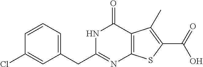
C1(CC2=NC3=C(C(=O)N2)C(C)=C(C(=O)O)S3)=CC=CC(Cl)=C1
